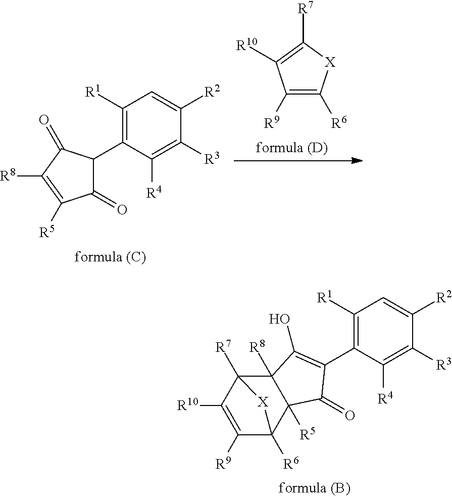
C1([R1])=C(C2=C(O)C3([R8])C4([R7])C([R10])=C([R9])C([R6])(C3([R5])C2=O)[X]4)C([R4])=C([R3])C([R2])=C1.C1([R1])=C(C2C(=O)C([R5])=C([R8])C2=O)C([R4])=C([R3])C([R2])=C1.C1([R9])=C([R6])[X]C([R7])=C1[R10]
